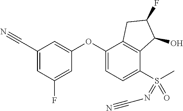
C1(C#N)=CC(F)=CC(OC2=CC=C(S(C)(=O)=NC#N)C3=C2CC(F)C3O)=C1
